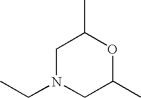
C1N(CC)CC(C)OC1C
